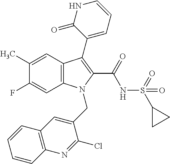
C12=C(C=C(C)C(F)=C1)C(C1=CC=CNC1=O)=C(C(=O)NS(C1CC1)(=O)=O)N2CC1=CC2=C(N=C1Cl)C=CC=C2
